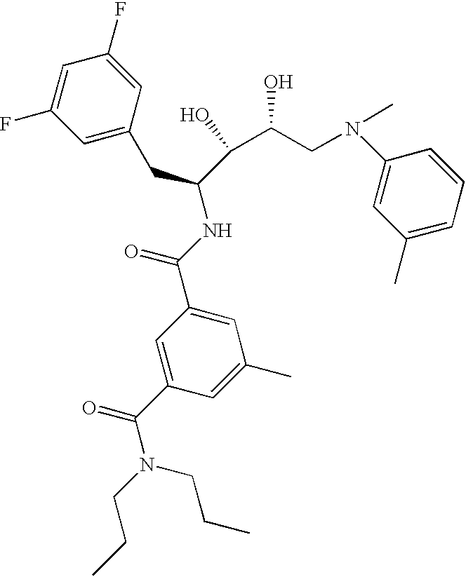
C1=C(F)C=C(F)C=C1CC(C(C(O)CN(C)C1=CC(C)=CC=C1)O)NC(C1=CC(C)=CC(C(N(CCC)CCC)=O)=C1)=O
